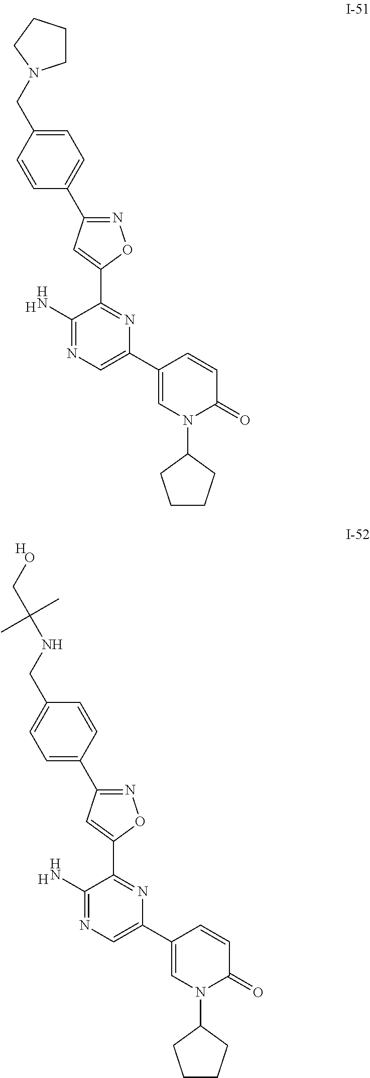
[H].N1=C(C2=CC=C(CN3CCCC3)C=C2)C=C(C2=NC(C3=CN(C4CCCC4)C(=O)C=C3)=CN=C2N)O1.[H].[H].N1=C(C2=CC=C(CNC(CO)(C)C)C=C2)C=C(C2=NC(C3=CN(C4CCCC4)C(=O)C=C3)=CN=C2N)O1
